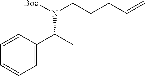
C1=C(C(C)N(CCCC=C)[Boc])C=CC=C1
